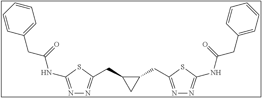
N1=C(NC(CC2=CC=CC=C2)=O)SC(CC2CC2CC2=NN=C(NC(CC3=CC=CC=C3)=O)S2)=N1
